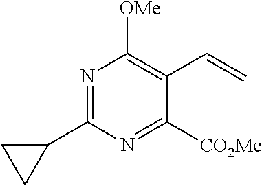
C1(C2=NC([OMe])=C(C=C)C([CO2Me])=N2)CC1
